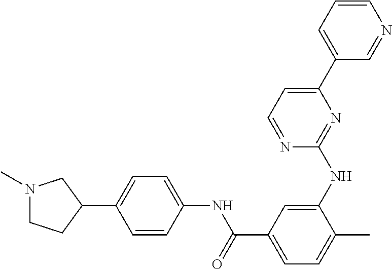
N1(C)CCC(C2=CC=C(NC(C3=CC=C(C)C(NC4=NC(C5=CC=CN=C5)=CC=N4)=C3)=O)C=C2)C1
